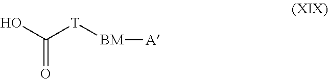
C(=O)(O)[T][BM][A]
